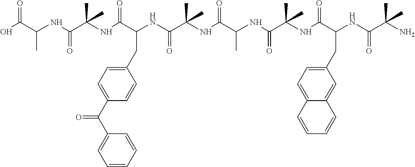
OC(C(NC(C(NC(C(NC(C(NC(C(NC(C(NC(C(NC(C(N)(C)C)=O)CC1=CC=C2C(=C1)C=CC=C2)=O)(C)C)=O)C)=O)(C)C)=O)CC1=CC=C(C(C2=CC=CC=C2)=O)C=C1)=O)(C)C)=O)C)=O
